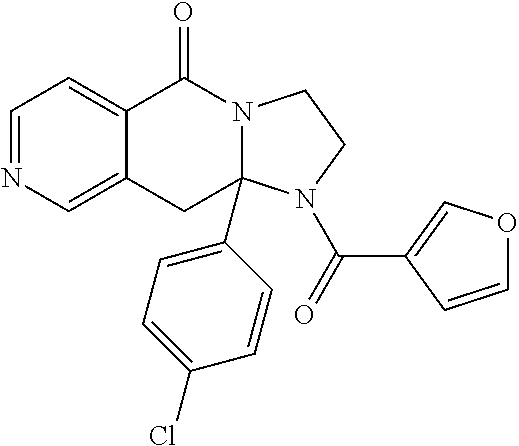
C1=NC=C2C(=C1)C(=O)N1CCN(C(=O)C3=COC=C3)C1(C1=CC=C(Cl)C=C1)C2
